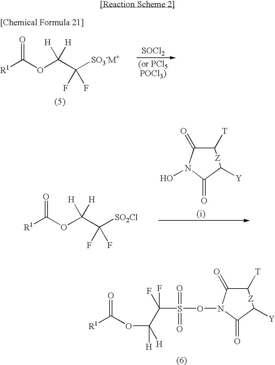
C1([T])C(=O)N(OS(C(C(OC([R1])=O)([H])[H])(F)F)(=O)=O)C(=O)C([Y])[Z]1.C(C(F)(F)[SO3-M+])([H])([H])OC(=O)[R1].[SOCl2].[(or PCl5POCl3)].C(C(F)(F)[SO2Cl])([H])([H])OC(=O)[R1].C1([T])C(=O)N(O)C(=O)C([Y])[Z]1
